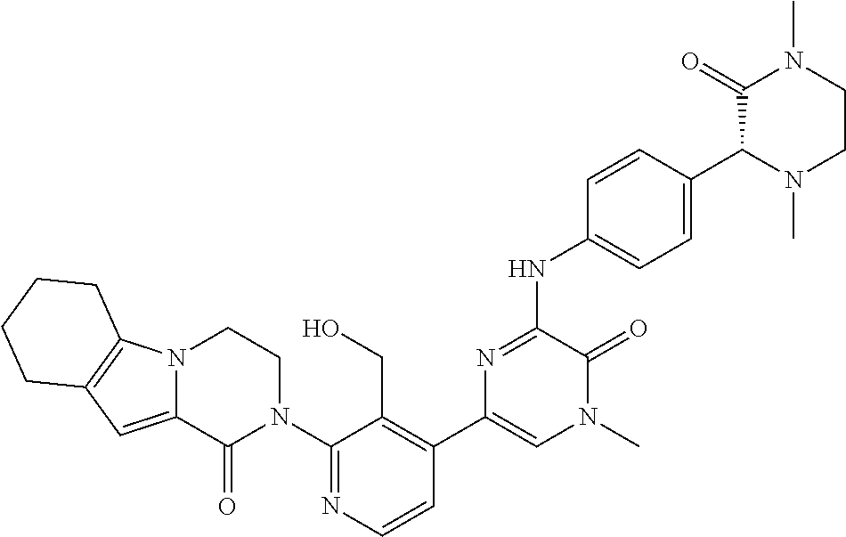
C1(N2CCN3C(=CC4=C3CCCC4)C2=O)=NC=CC(C2=CN(C)C(=O)C(NC3=CC=C(C4N(C)CCN(C)C4=O)C=C3)=N2)=C1CO
